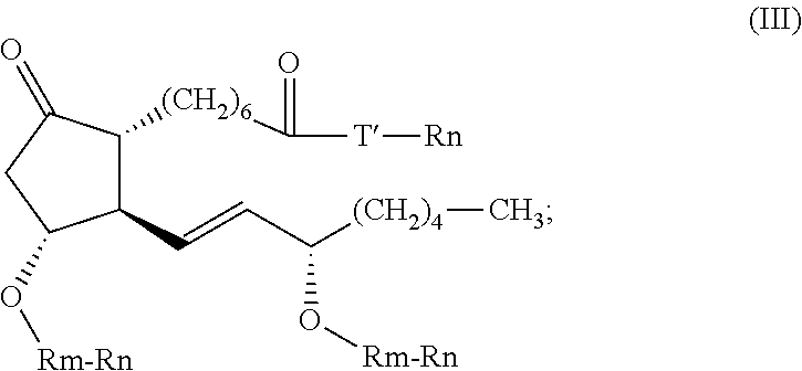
C1(C=CC([(CH2)4]C)O[Rm-Rn])C(O[Rm-Rn])CC(=O)C1[(CH2)6]C([T][Rn])=O
